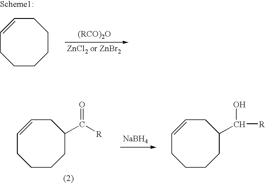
C1CCCCC=CC1.C1CCC(C([R])=O)CC=CC1.[NaBH4].C1CCC(C([R])O)CC=CC1
